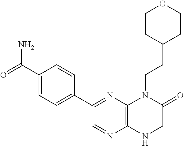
C1(C(N)=O)=CC=C(C2=NC3=C(N=C2)NCC(=O)N3CCC2CCOCC2)C=C1
